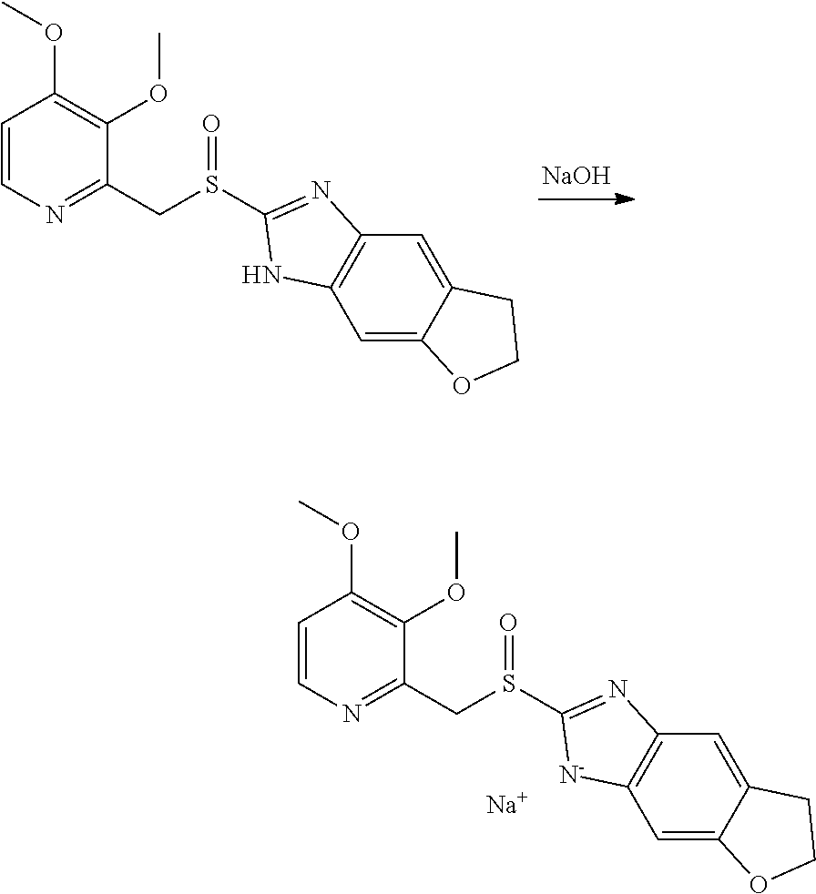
C1=CN=C(CS(C2=NC3=C(C=C4C(=C3)CCO4)[N-]2)=O)C(OC)=C1OC.[Na].C1=CN=C(CS(C2=NC3=C(C=C4C(=C3)CCO4)N2)=O)C(OC)=C1OC.[NaOH]
